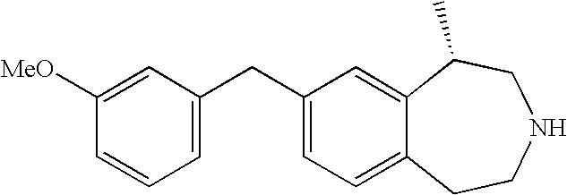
C1([MeO])=CC(CC2=CC=C3C(=C2)C(C)CNCC3)=CC=C1
